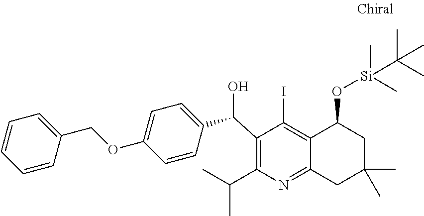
C1(C(C2=CC=C(OCC3=CC=CC=C3)C=C2)O)=C(C(C)C)N=C2C(=C1I)C(O[Si](C(C)(C)C)(C)C)CC(C)(C)C2
